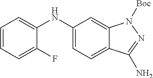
C1=CC=C(F)C(NC2=CC=C3C(=C2)N([Boc])N=C3N)=C1
